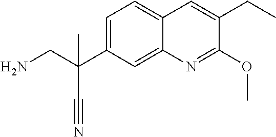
C1=C(C(C)(C#N)CN)C=C2C(=C1)C=C(CC)C(OC)=N2
